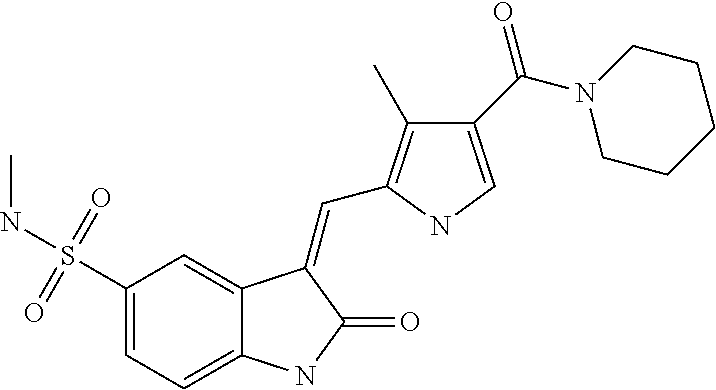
C1(S(NC)(=O)=O)=CC=C2C(=C1)C(=CC1=C(C)C(C(=O)N3CCCCC3)=CN1)C(=O)N2
